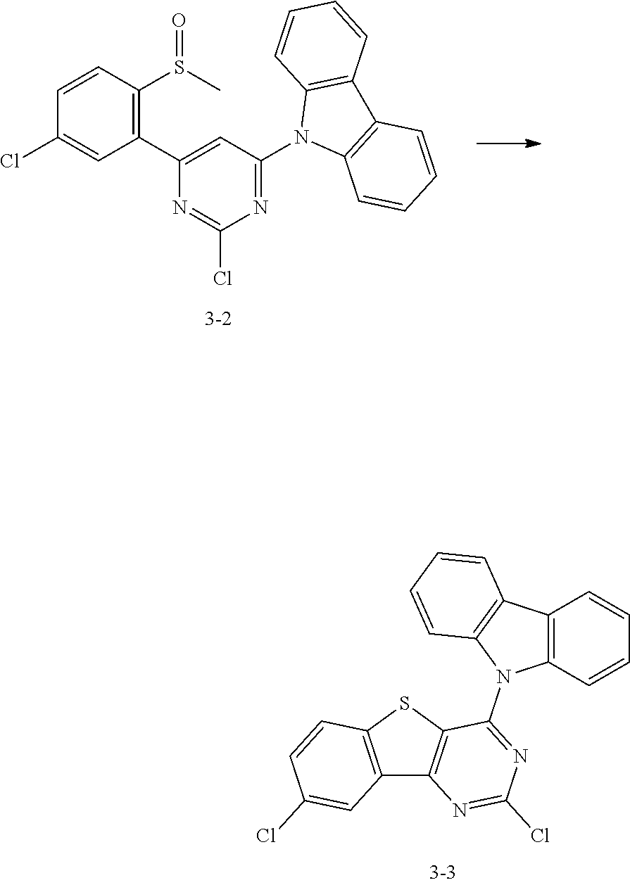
C1(C2=C(S(C)=O)C=CC(Cl)=C2)=CC(N2C3=C(C4=C2C=CC=C4)C=CC=C3)=NC(Cl)=N1.C12=C(SC3=C1N=C(Cl)N=C3N1C3=C(C4=C1C=CC=C4)C=CC=C3)C=CC(Cl)=C2
